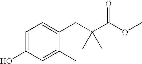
C1=C(O)C=C(C)C(CC(C(OC)=O)(C)C)=C1
